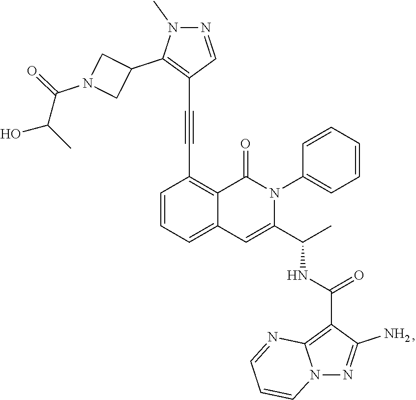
C1=CC=C2C(=C1C#CC1=C(C3CN(C(C(C)O)=O)C3)N(C)N=C1)C(=O)N(C1=CC=CC=C1)C(C(C)NC(=O)C1=C3N(N=C1N)C=CC=N3)=C2
